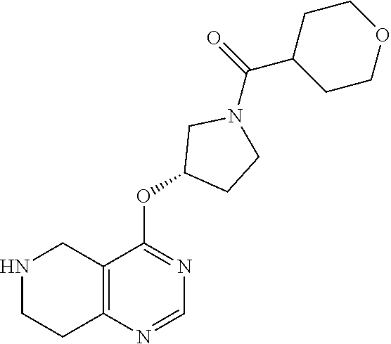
N1CCC2=C(C1)C(OC1CCN(C(C3CCOCC3)=O)C1)=NC=N2
